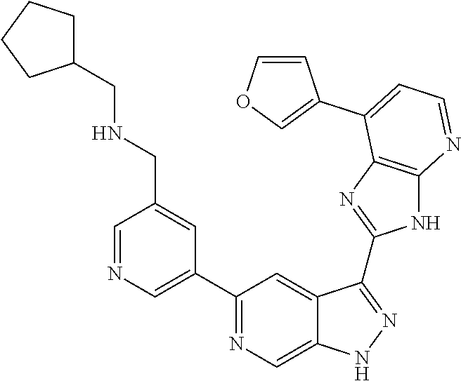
C1=NC=C(C2=NC=C3C(=C2)C(C2=NC4=C(N2)N=CC=C4C2=COC=C2)=NN3)C=C1CNCC1CCCC1
